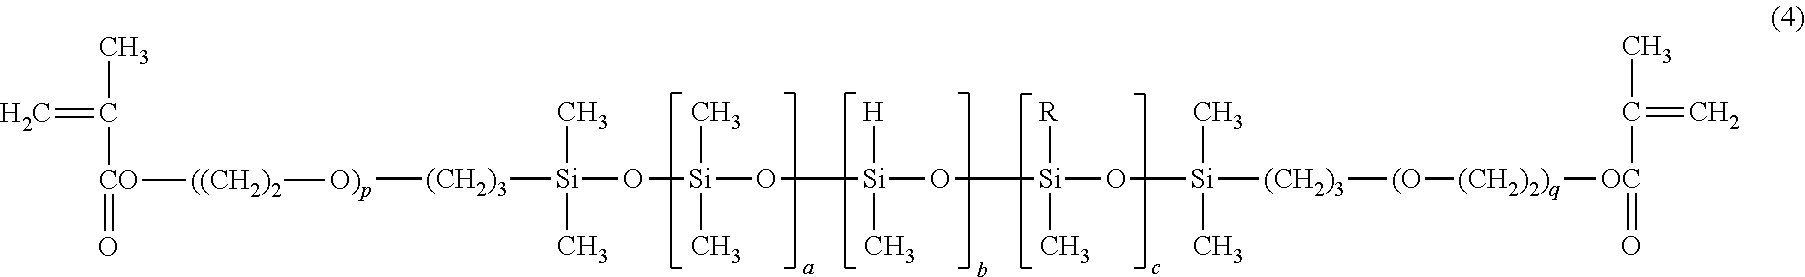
[H][Si](C)(O[Si](O[Si]([(CH2)3][(O][(CH2)2)q][OC](=O)C(=C)C)(C)C)([R])C)O[Si](O[Si]([(CH2)3][O)p][((CH2)2][CO](=O)C(C)=C)(C)C)(C)C
